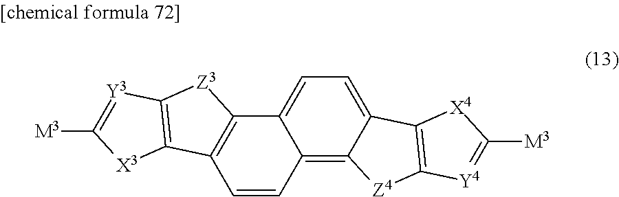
C1=CC2=C3C(=CC=C2C2=C1C1=C([Z3]2)[Y3]=C([M3])[X3]1)C1=C([Z4]3)[Y4]=C([M3])[X4]1
